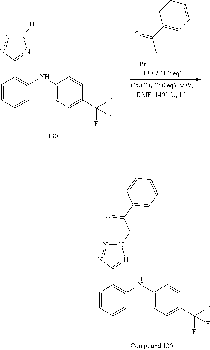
C1=CC=CC(NC2=CC=C(C(F)(F)F)C=C2)=C1C1=NN(CC(=O)C2=CC=CC=C2)N=N1.C1=CC=CC(NC2=CC=C(C(F)(F)F)C=C2)=C1C1=NN([H])N=N1.C1(C(CBr)=O)=CC=CC=C1
